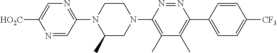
N1=CC(N2C(C)CN(C3=C(C)C(C)=C(C4=CC=C([CF3])C=C4)N=N3)CC2)=NC=C1[HO2C]
